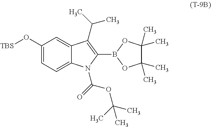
C1(O[TBS])=CC=C2C(=C1)C(C(C)C)=C(B1OC(C)(C)C(C)(C)O1)N2C(=O)OC(C)(C)C
